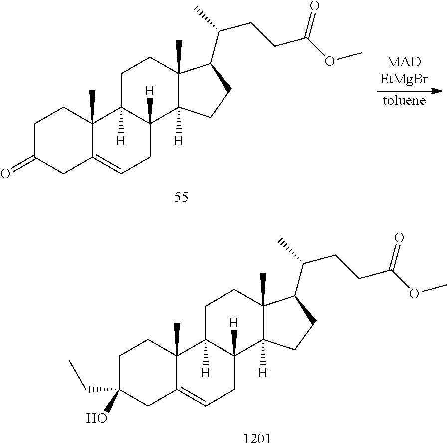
C1C(O)(CC)CC2=CCC3([H])C([H])(C2(C)C1)CCC1(C)C3([H])CCC1C(C)CCC(=O)OC.[toluene].C1C(=O)CC2=CCC3([H])C([H])(C2(C)C1)CCC1(C)C3([H])CCC1C(C)CCC(=O)OC
